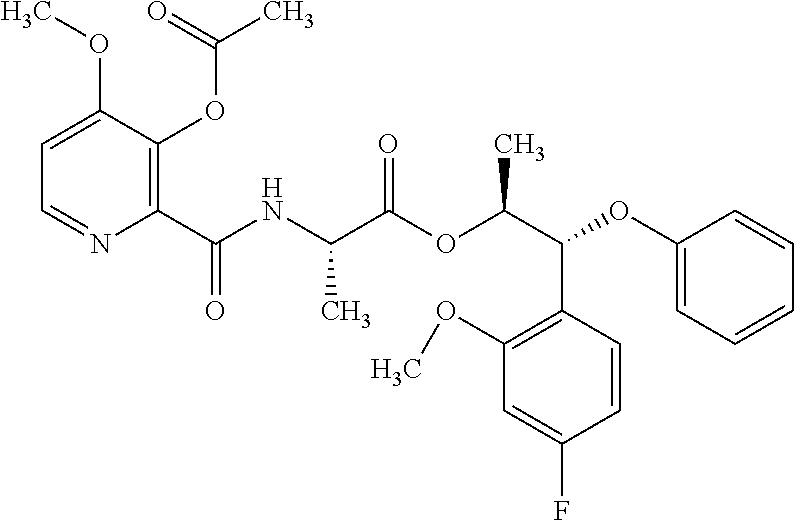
C1=C(OC)C(OC(C)=O)=C(C(NC(C(OC(C(OC2=CC=CC=C2)C2=C(OC)C=C(F)C=C2)C)=O)C)=O)N=C1
